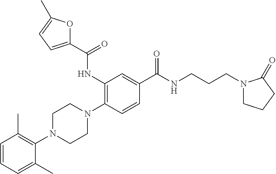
C1=CC=C(C)C(N2CCN(C3=C(NC(C4=CC=C(C)O4)=O)C=C(C(NCCCN4CCCC4=O)=O)C=C3)CC2)=C1C
